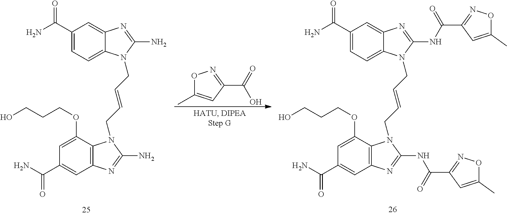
O1C(C)=CC(C(O)=O)=N1.C12=C(C(OCCCO)=CC(C(N)=O)=C1)N(CC=CCN1C3=CC=C(C(=O)N)C=C3N=C1N)C(N)=N2.C12=C(C(OCCCO)=CC(C(N)=O)=C1)N(CC=CCN1C3=CC=C(C(=O)N)C=C3N=C1NC(=O)C1=NOC(C)=C1)C(NC(=O)C1=NOC(C)=C1)=N2
